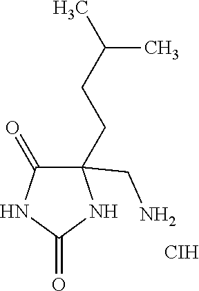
C1(CCC(C)C)(CN)C(=O)NC(=O)N1.[CIH]
